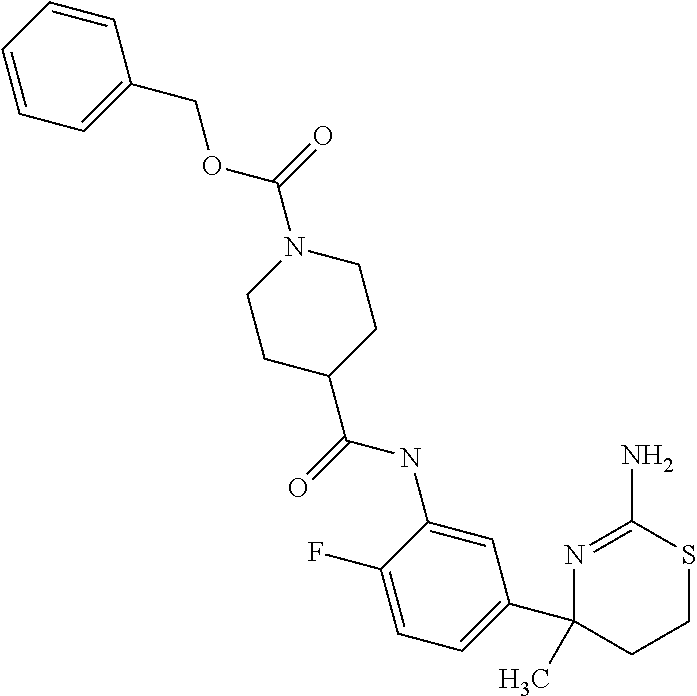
C1=CC=C(COC(N2CCC(C(=O)NC3=CC(C4(C)N=C(N)SCC4)=CC=C3F)CC2)=O)C=C1
